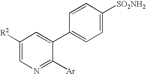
N1=C([Ar])C(C2=CC=C([SO2NH2])C=C2)=CC([R2])=C1
